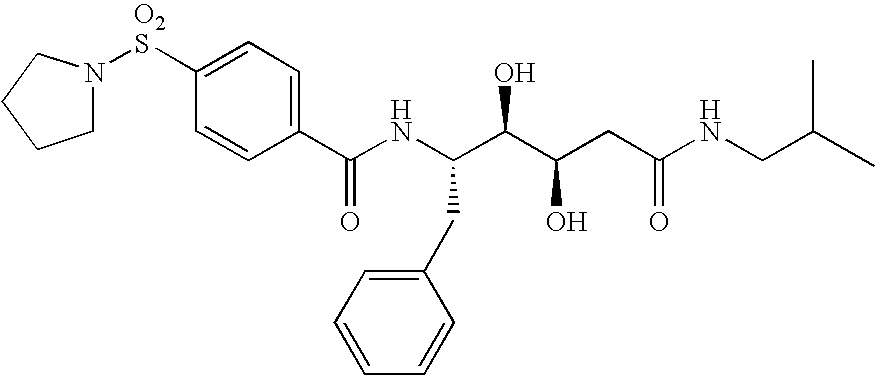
C1N([O2S]C2=CC=C(C(NC(C(C(CC(NCC(C)C)=O)O)O)CC3=CC=CC=C3)=O)C=C2)CCC1
